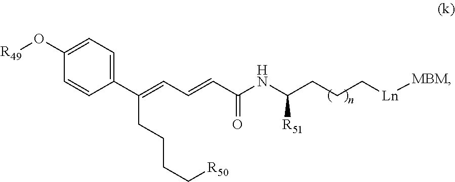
C1(C(CCCC[R50])=CC=CC(=O)NC([R51])CCC[Ln][MBM])=CC=C(O[R49])C=C1
